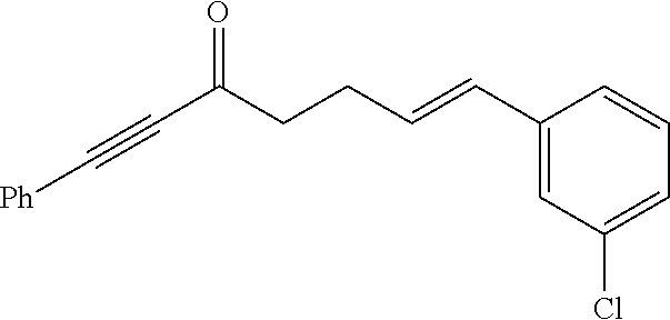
C1(C=CCCC(C#C[Ph])=O)=CC(Cl)=CC=C1
